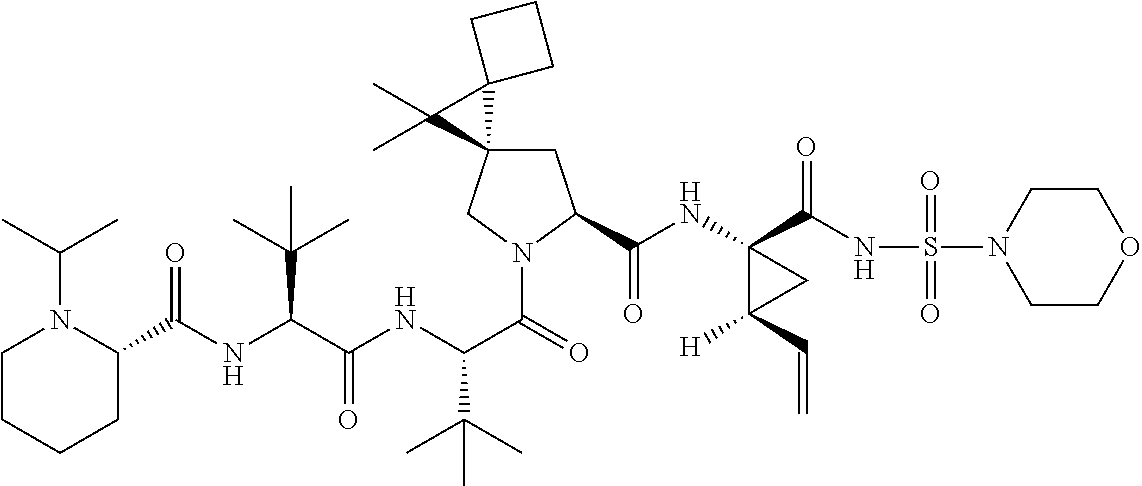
C1C2(CN(C(=O)C(NC(C(NC(C3N(C(C)C)CCCC3)=O)C(C)(C)C)=O)C(C)(C)C)C1C(NC1(C(NS(N3CCOCC3)(=O)=O)=O)C([H])(C=C)C1)=O)C1(C2(C)C)CCC1
